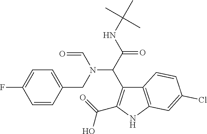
C(C(NC(C)(C)C)=O)(N(C=O)CC1=CC=C(F)C=C1)C1=C(C(=O)O)NC2=C1C=CC(Cl)=C2
